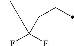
C1(CC)C(C)(C)C1(F)F
